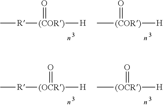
C[R][(COR)](=O)[H].C[(COR)](=O)[H].C[R][(OCR)]([H])=O.C[(OCR)]([H])=O
